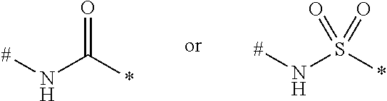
[#]NS(*)(=O)=O.[#]NC(*)=O
